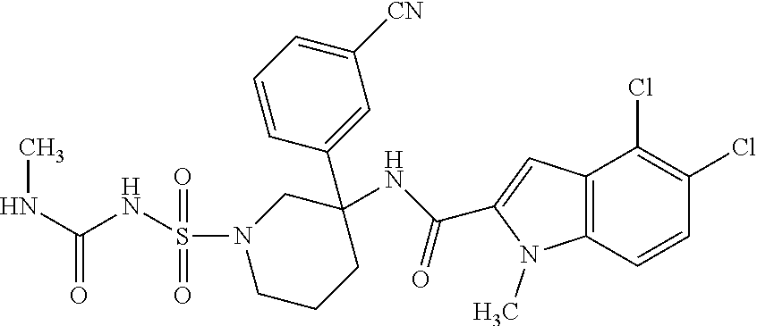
C12=C(C=CC(Cl)=C1Cl)N(C)C(C(NC1(C3=CC([CN])=CC=C3)CCCN(S(NC(NC)=O)(=O)=O)C1)=O)=C2
